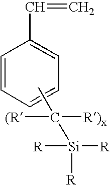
C1=CC=CC=C1C=C.CC([R)x])([(R])[Si]([R])([R])[R]
